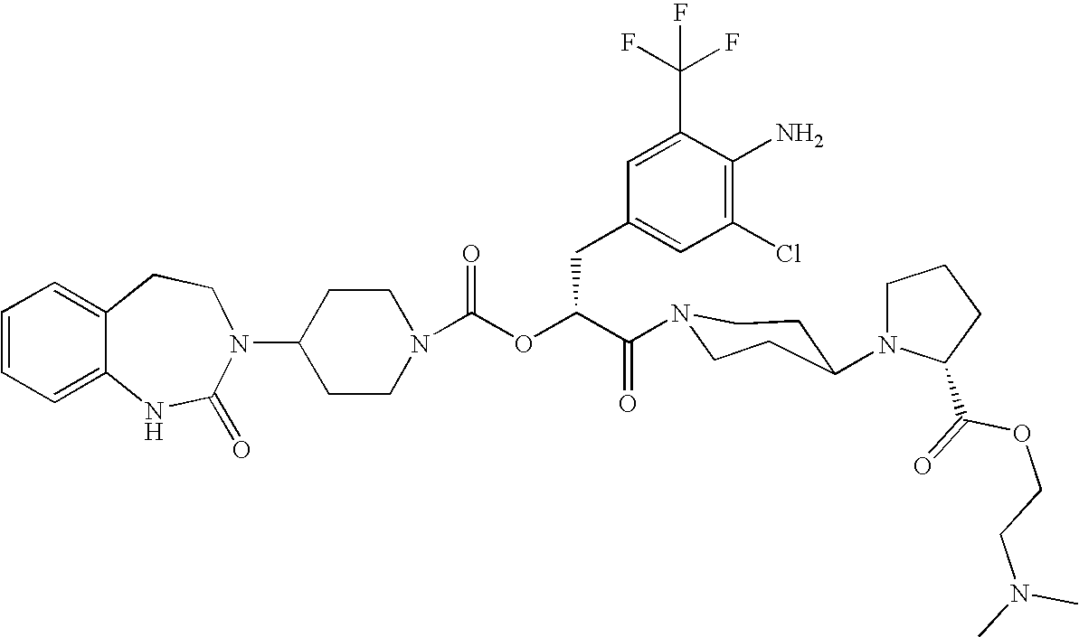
C12=CC=CC=C1NC(=O)N(C1CCN(C(OC(C(=O)N3CCC(N4CCCC4C(=O)OCCN(C)C)CC3)CC3=CC(Cl)=C(N)C(C(F)(F)F)=C3)=O)CC1)CC2
